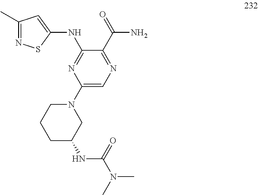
C1(NC2=NC(N3CCCC(NC(N(C)C)=O)C3)=CN=C2C(N)=O)=CC(C)=NS1
